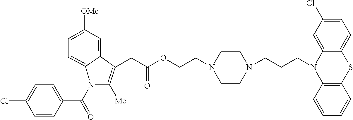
C1=CC(C(N2C([Me])=C(CC(OCCN3CCN(CCCN4C5=C(SC6=CC=C(Cl)C=C64)C=CC=C5)CC3)=O)C3=CC([OMe])=CC=C23)=O)=CC=C1Cl
